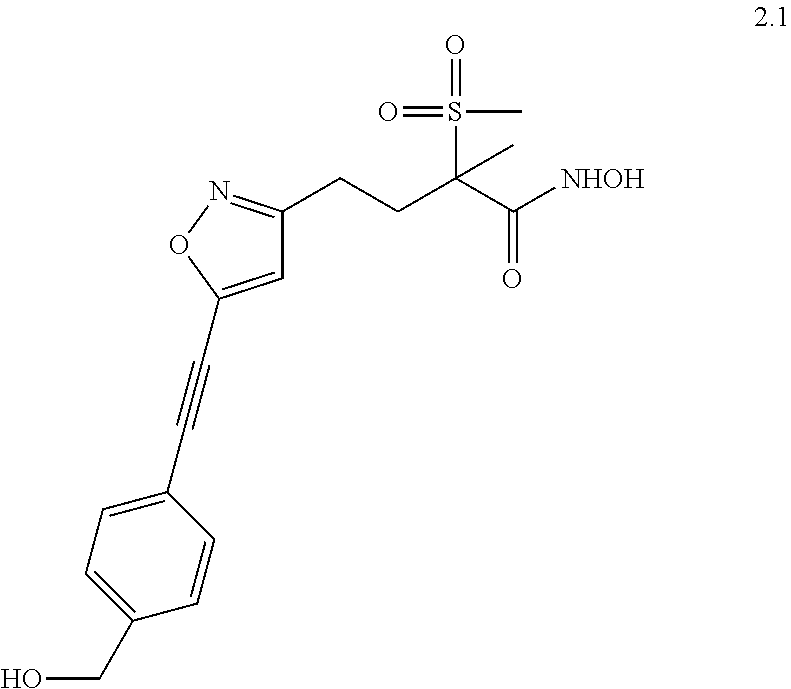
C1=C(C#CC2=CC=C(CO)C=C2)ON=C1CCC(C([NHOH])=O)(S(=O)(C)=O)C
